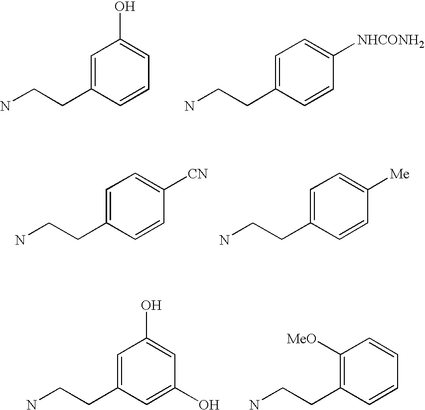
C1=C(CCN)C=CC=C1O.C1=C(CCN)C=CC([NHCONH2])=C1.C1=C(CCN)C=CC([CN])=C1.C1=C(CCN)C=CC([Me])=C1.C1=C(CCN)C=C(O)C=C1O.C1([MeO])=C(CCN)C=CC=C1
